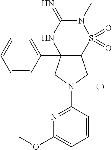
C12(C3=CC=CC=C3)C(S(=O)(=O)N(C)C(=N)N1)CN(C1=NC(OC)=CC=C1)C2
